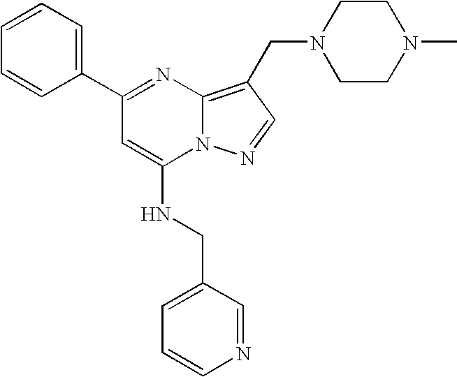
C1=CC=C(C2=NC3=C(CN4CCN(C)CC4)C=NN3C(NCC3=CC=CN=C3)=C2)C=C1
